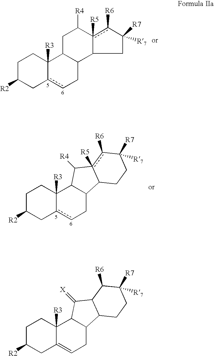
C1C2=CCC3C(C2([R3])CCC1[R2])C(=[X])C1C3CCC([R7])([R7])C1[R6].C12C(C3c([R5])(c([R6])C([R7])([R7])C3)C([R4])C1)Ccc1C2([R3])CCC([R2])C1.C1c2cCC3C(C2([R3])CCC1[R2])C([R4])c1([R5])c([R6])C([R7])([R7])CCC31
